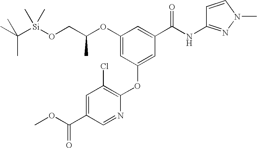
O(CC(OC1=CC(OC2=C(Cl)C=C(C(OC)=O)C=N2)=CC(C(=O)NC2=NN(C)C=C2)=C1)C)[Si](C(C)(C)C)(C)C
